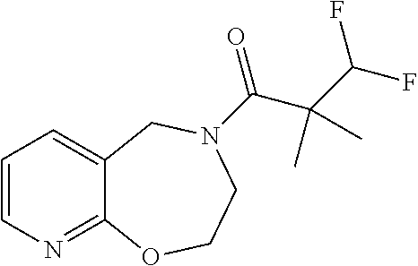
C1=CN=C2C(=C1)CN(C(=O)C(C(F)F)(C)C)CCO2
